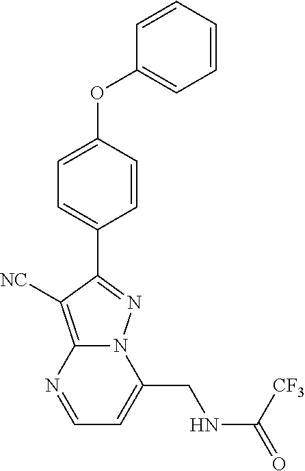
C12=C([NC])C(C3=CC=C(OC4=CC=CC=C4)C=C3)=NN1C(CNC([CF3])=O)=CC=N2
